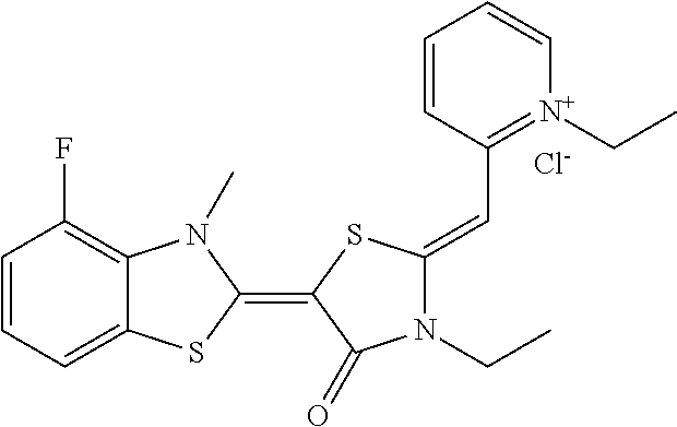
C1=CC=C2C(=C1F)N(C)C(=C1SC(=CC3=[N+](CC)C=CC=C3)N(CC)C1=O)S2.[Cl-]
